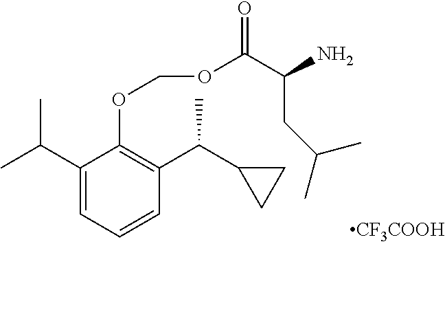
C1(C(C)C)=CC=CC(C(C2CC2)C)=C1OCOC(C(N)CC(C)C)=O.[CF3COOH]
